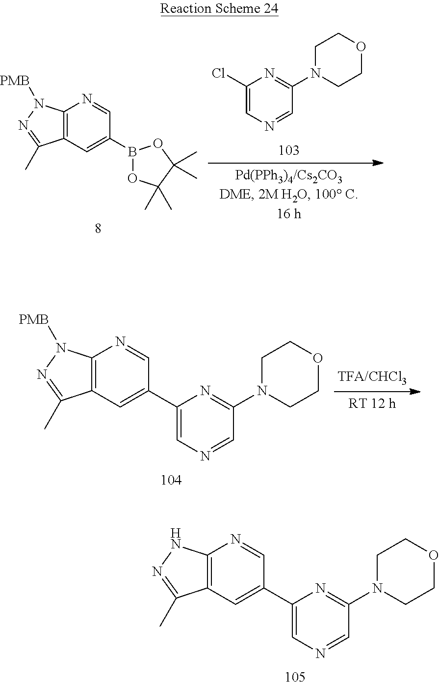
C12=C(C=C(C3=CN=CC(N4CCOCC4)=N3)C=N1)C(C)=NN2.C1(Cl)=CN=CC(N2CCOCC2)=N1.C12=C(C=C(B3OC(C)(C)C(C)(C)O3)C=N1)C(C)=NN2[PMB].C12=C(C=C(C3=CN=CC(N4CCOCC4)=N3)C=N1)C(C)=NN2[PMB]
